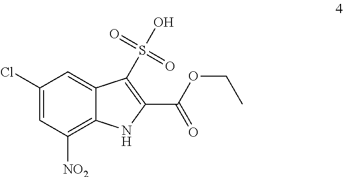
C1(Cl)=CC([NO2])=C2C(=C1)C(S(=O)(=O)O)=C(C(OCC)=O)N2
